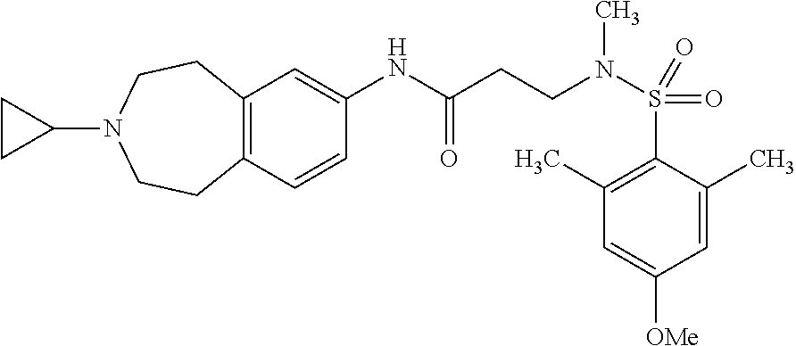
C1(NC(=O)CCN(S(C2=C(C)C=C([OMe])C=C2C)(=O)=O)C)=CC2=C(C=C1)CCN(C1CC1)CC2
